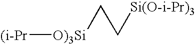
[(i-Pr][O)3Si]CC[Si(O-i-Pr)3]
